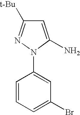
C1=CC=C(Br)C=C1N1N=C([t-Bu])C=C1N
